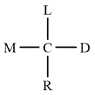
[M]C([D])([L])[R]
